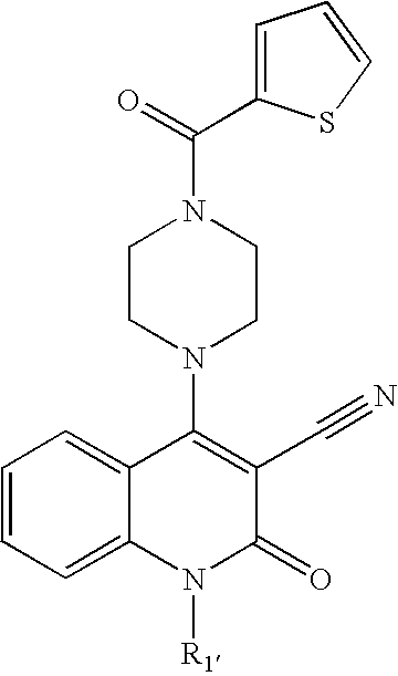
C12=CC=CC=C1C(N1CCN(C(=O)C3=CC=CS3)CC1)=C(C#N)C(=O)N2[R1]
